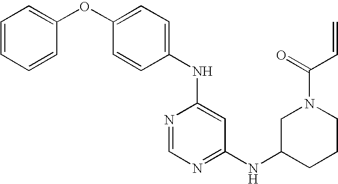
N(C1=CC(NC2CCCN(C(=O)C=C)C2)=NC=N1)C1=CC=C(OC2=CC=CC=C2)C=C1
